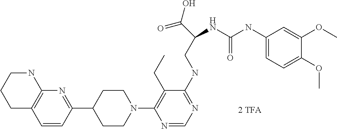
N1(C2=C(CC)C(NCC(C(=O)O)NC(NC3=CC=C(OC)C(OC)=C3)=O)=NC=N2)CCC(C2=NC3=C(C=C2)CCCN3)CC1
